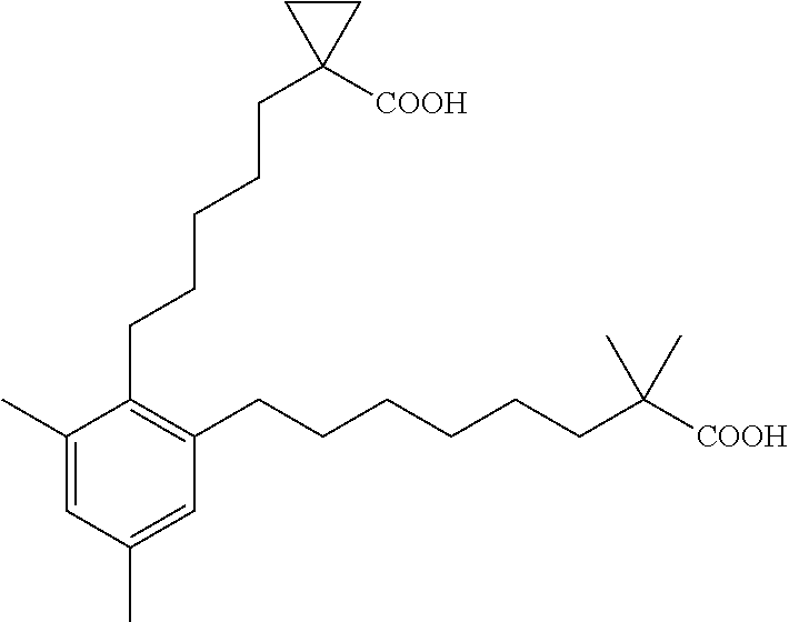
C1(C)=CC(C)=CC(CCCCCCC([COOH])(C)C)=C1CCCCCC1([COOH])CC1
